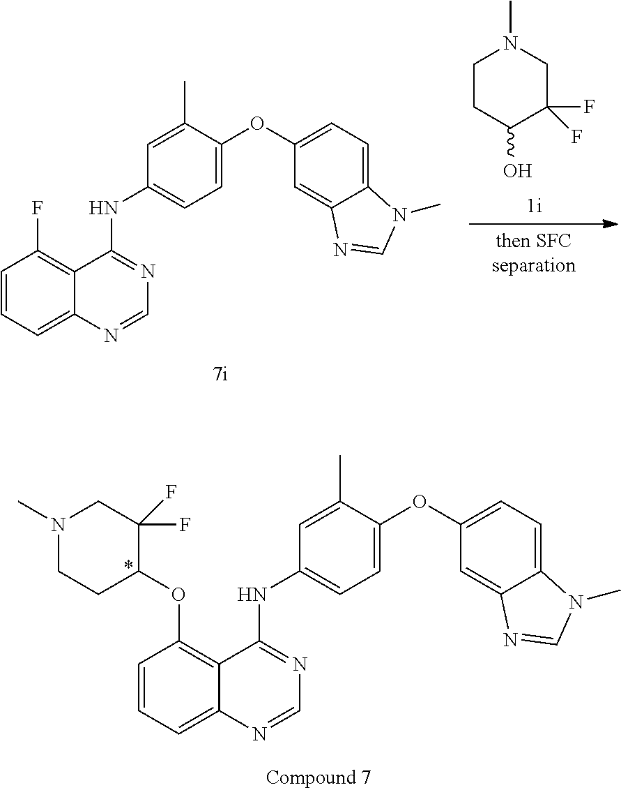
C1=CC=C2C(=C1F)C(NC1=CC=C(OC3=CC=C4C(=C3)N=CN4C)C(C)=C1)=NC=N2.C1CC(O)C(F)(F)CN1C.C1=CC=C2C(=C1OC1C(F)(F)CN(C)CC1)C(NC1=CC=C(OC3=CC=C4C(=C3)N=CN4C)C(C)=C1)=NC=N2
